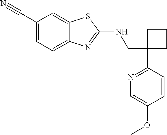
C1(CNC2=NC3=CC=C(C#N)C=C3S2)(C2=NC=C(OC)C=C2)CCC1
